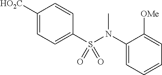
[HO2C]C1=CC=C(S(N(C2=CC=CC=C2[OMe])C)(=O)=O)C=C1
